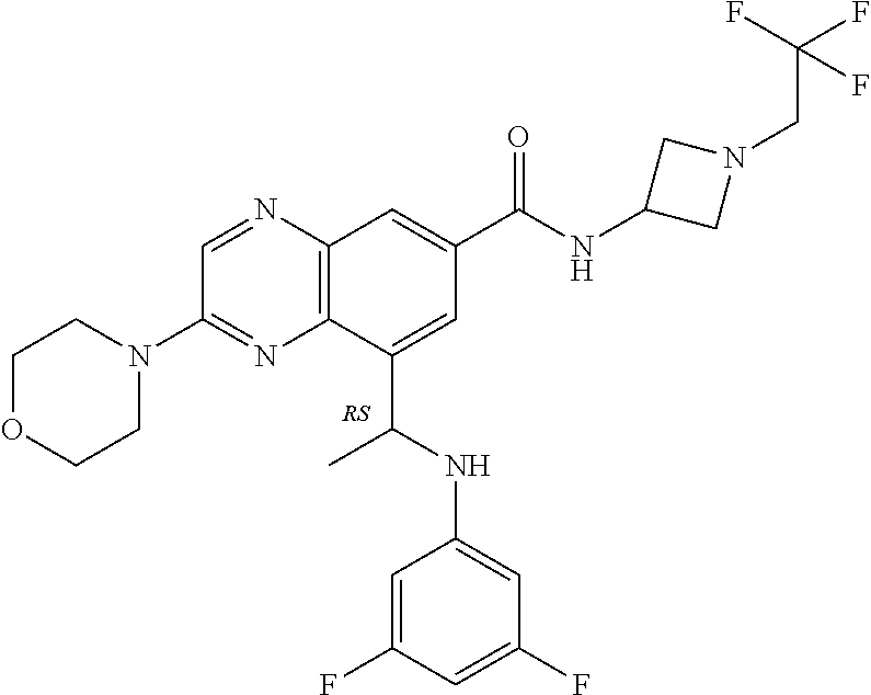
C12=C(N=CC(N3CCOCC3)=N1)C=C(C(NC1CN(CC(F)(F)F)C1)=O)C=C2C(NC1=CC(F)=CC(F)=C1)C
